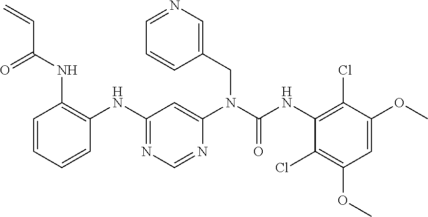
C1=CC=CC(NC2=NC=NC(N(CC3=CN=CC=C3)C(=O)NC3=C(Cl)C(OC)=CC(OC)=C3Cl)=C2)=C1NC(C=C)=O
